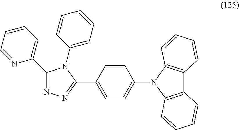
C1(C2=CC=CC=N2)=NN=C(C2=CC=C(N3C4=C(C5=C3C=CC=C5)C=CC=C4)C=C2)N1C1=CC=CC=C1
